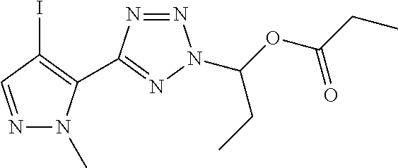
N1=CC(I)=C(C2=NN(C(OC(CC)=O)CC)N=N2)N1C
